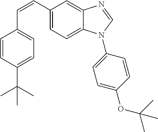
C(=CC1=CC=C2C(=C1)N=CN2C1=CC=C(OC(C)(C)C)C=C1)C1=CC=C(C(C)(C)C)C=C1
